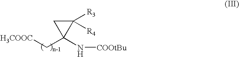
[H3COOC]CC1(N[COOtBu])C([R3])([R4])C1
